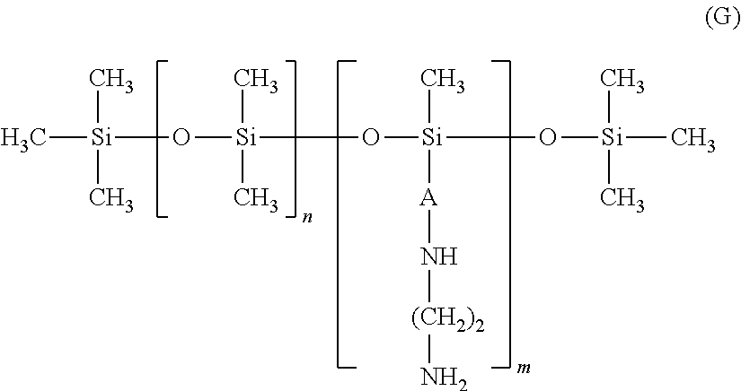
O([Si](C)(C)O[Si](C)(O[Si](C)(C)C)[A]N[(CH2)2]N)[Si](C)(C)C
